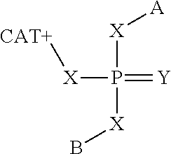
[X](P(=[Y])([X]B)[X][A])[CAT+]
